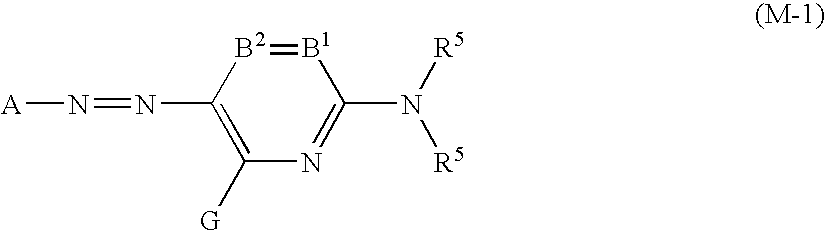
[B1]1=[B2]C(N=N[A])=C([G])N=C1N([R5])[R5]
